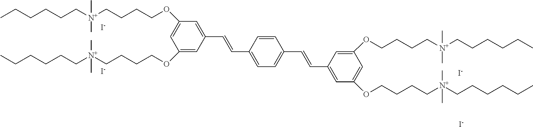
[I-].C1=C(OCCCC[N+](CCCCCC)(C)C)C=C(OCCCC[N+](CCCCCC)(C)C)C=C1C=CC1=CC=C(C=CC2=CC(OCCCC[N+](CCCCCC)(C)C)=CC(OCCCC[N+](CCCCCC)(C)C)=C2)C=C1.[I-].[I-].[I-]
